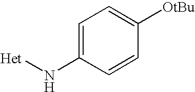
C1=C(N[Het])C=CC([OtBu])=C1
